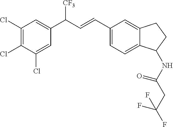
C1(C=CC(C2=CC(Cl)=C(Cl)C(Cl)=C2)[CF3])=CC=C2C(=C1)CCC2NC(CC(F)(F)F)=O
